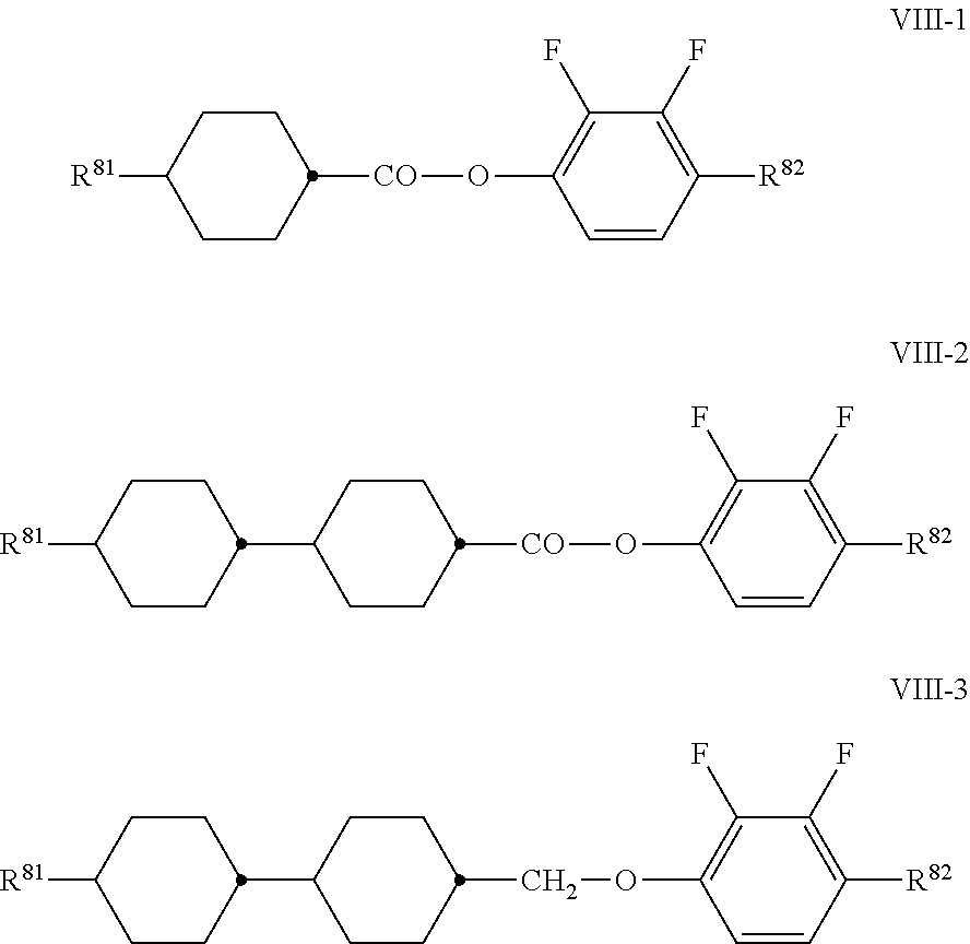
C1=CC([R82])=C(F)C(F)=C1O[CO]C1CCC([R81])CC1.C1=CC([R82])=C(F)C(F)=C1O[CO]C1CCC(C2CCC([R81])CC2)CC1.C1=CC([R82])=C(F)C(F)=C1OCC1CCC(C2CCC([R81])CC2)CC1
